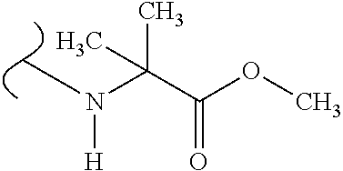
C(C(OC)=O)(N(C)[H])(C)C
